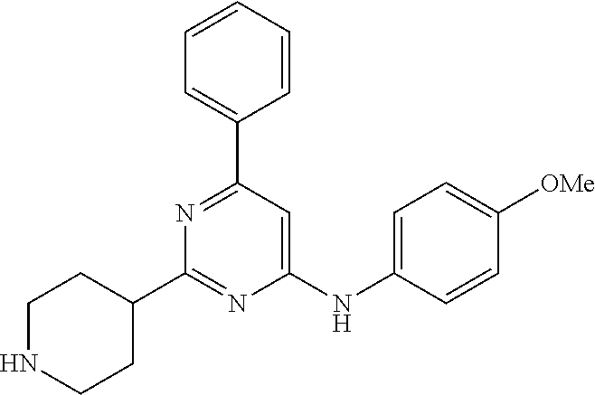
C1(NC2=CC=C([OMe])C=C2)=CC(C2=CC=CC=C2)=NC(C2CCNCC2)=N1
